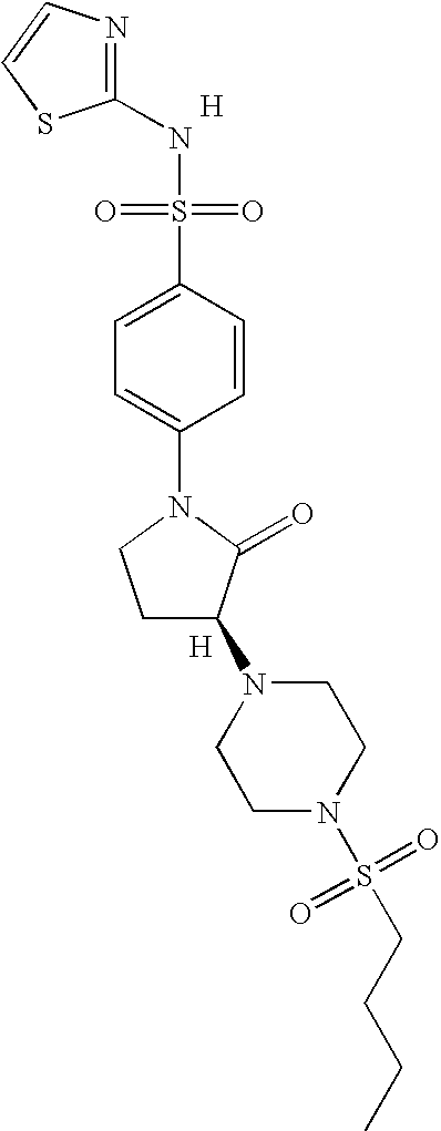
[H].N1=C(NS(=O)(=O)C2=CC=C(N3CCC(N4CCN(S(=O)(=O)CCCC)CC4)C3=O)C=C2)SC=C1.[H]
